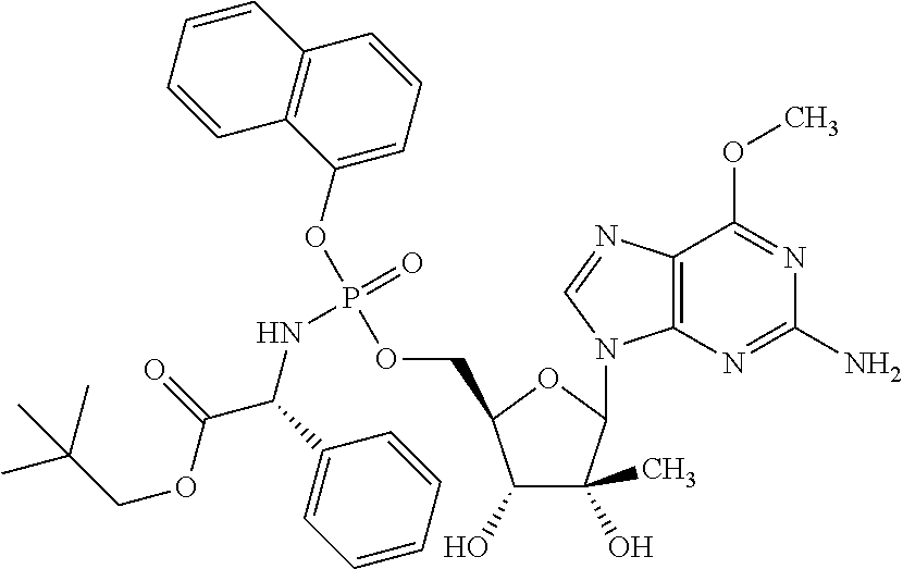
C12=C(N=C(N)N=C1OC)N(C1C(O)(C)C(O)C(COP(OC3=CC=CC4=C3C=CC=C4)(=O)NC(C(OCC(C)(C)C)=O)C3=CC=CC=C3)O1)C=N2
